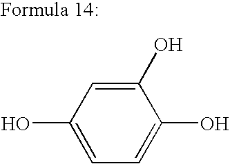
OC1=CC=C(O)C=C1O
